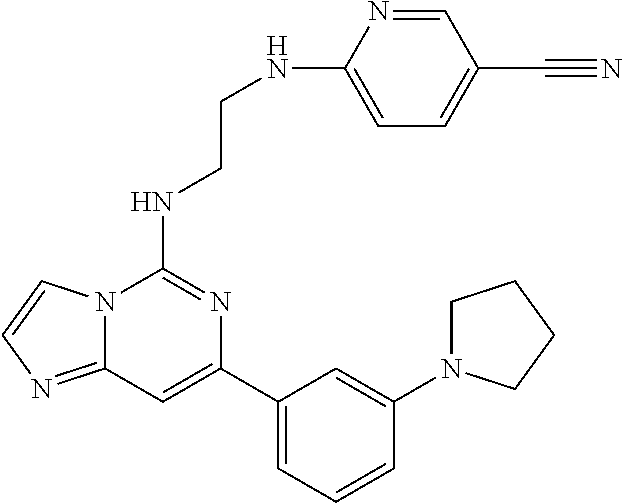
C12=NC=CN1C(NCCNC1=CC=C(C#N)C=N1)=NC(C1=CC=CC(N3CCCC3)=C1)=C2
